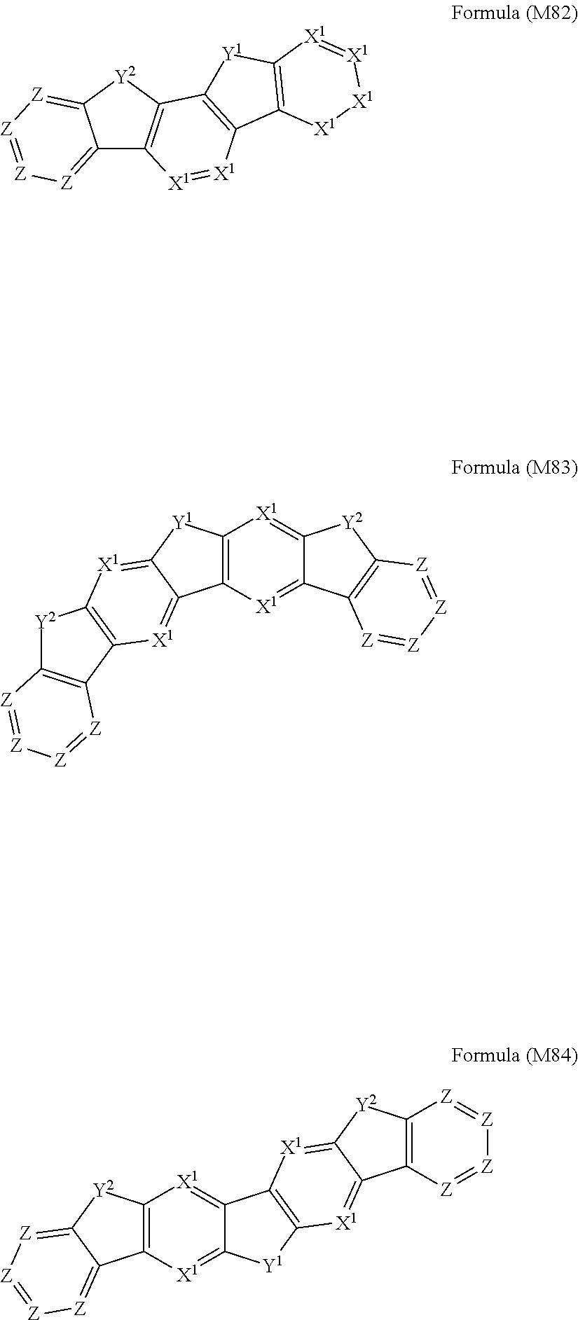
C12=[Z][Z]=[Z][Z]=C1[Y2]C1=C2[X1]=[X1]C2=C1[Y1]C1=C2[X1][X1][X1]=[X1]1.C12=C([X1]=C3C(=[X1]1)[Y2]C1=C3[Z]=[Z][Z]=[Z]1)C1=[X1]C3=C([X1]=C1[Y1]2)[Y2]C1=C3[Z]=[Z][Z]=[Z]1.C12=C([X1]=C3C(=[X1]1)C1=C([Y1]3)[X1]=C3C(=[X1]1)[Y2]C1=C3[Z]=[Z][Z]=[Z]1)C1=[Z][Z]=[Z][Z]=C1[Y2]2
